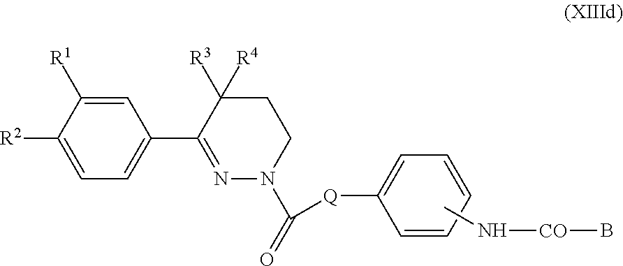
C1=C([R1])C([R2])=CC=C1C1=NN(C(=O)[Q]C2=CC=CC=C2)CCC1([R3])[R4].CN[CO]B
